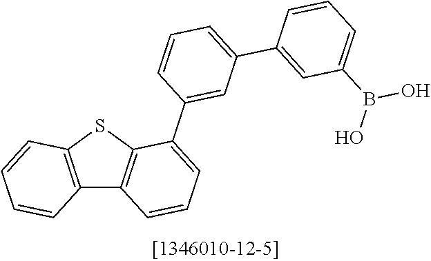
C12=C(SC3=C1C=CC=C3C1=CC(C3=CC(B(O)O)=CC=C3)=CC=C1)C=CC=C2
